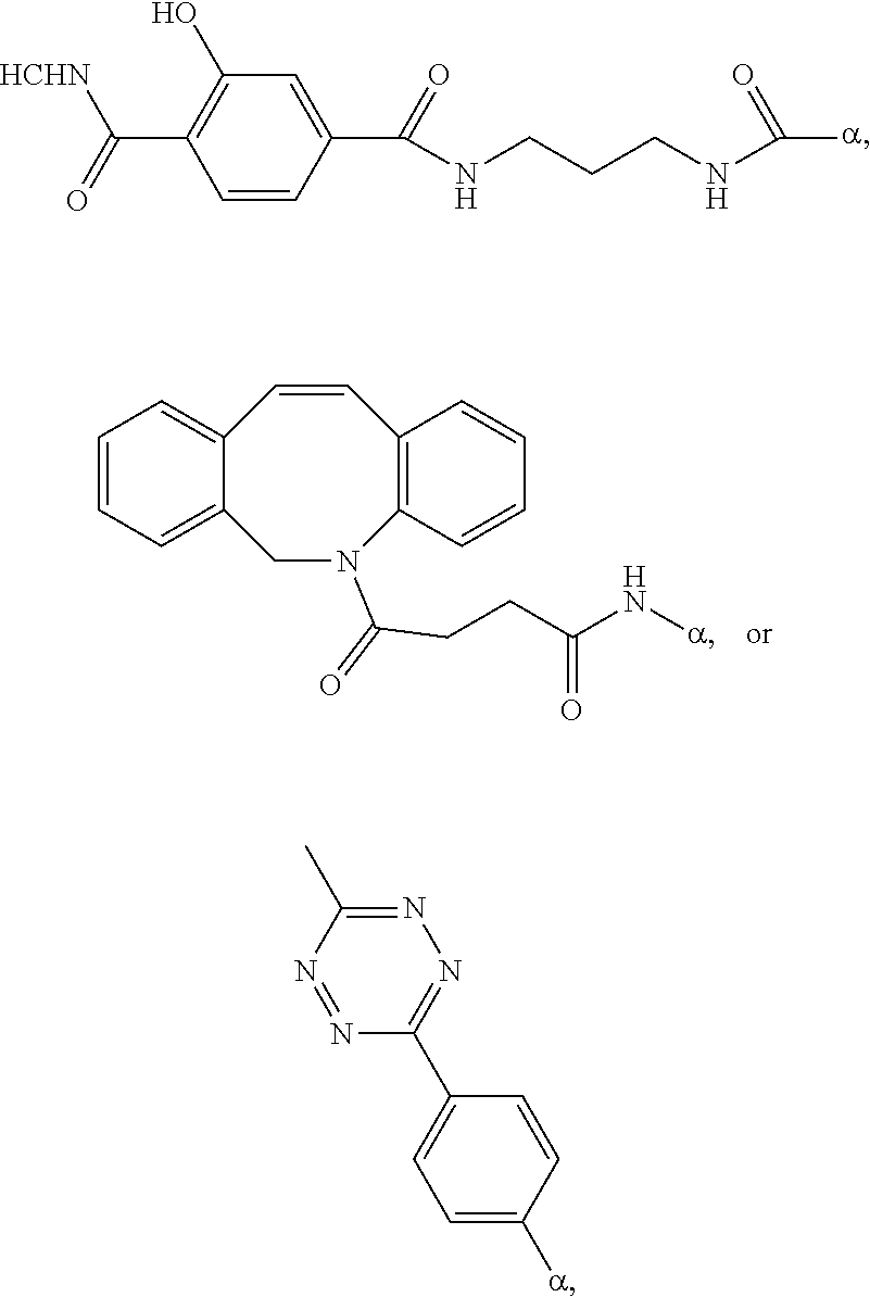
C12=CC=CC=C1CN(C(=O)CCC(N[a])=O)C1=C(C=C2)C=CC=C1.C1=CC(C(=O)NCCCNC([a])=O)=CC(O)=C1C(=O)[HCHN].N1=C(C)N=NC(C2=CC=C([a])C=C2)=N1
